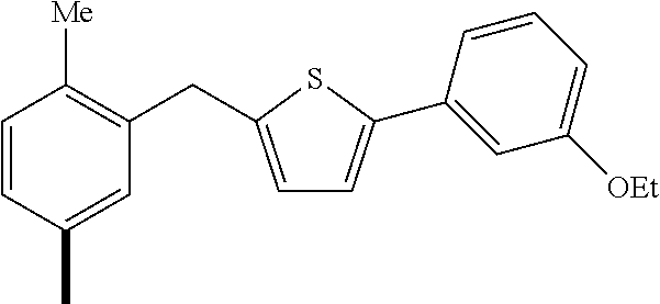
C1=CC(C)=CC(CC2=CC=C(C3=CC([OEt])=CC=C3)S2)=C1[Me]
